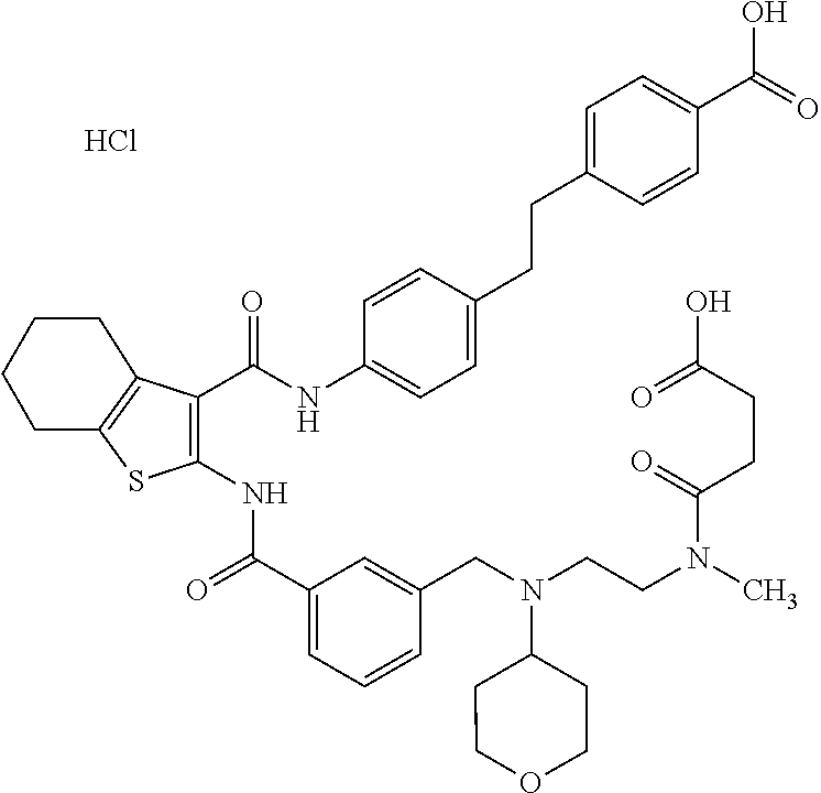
Cl.C1(C(=O)NC2=C(C(NC3=CC=C(CCC4=CC=C(C(=O)O)C=C4)C=C3)=O)C3=C(S2)CCCC3)=CC=CC(CN(CCN(C)C(CCC(=O)O)=O)C2CCOCC2)=C1
